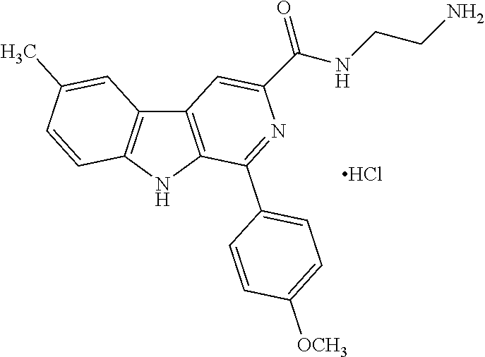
C12=C(NC3=C1C=C(C)C=C3)C(C1=CC=C([OCH3])C=C1)=NC(C(NCCN)=O)=C2.Cl
